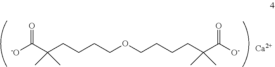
[-O]C(C(CCCCOCCCCC(C([O-])=O)(C)C)(C)C)=O.[Ca]
